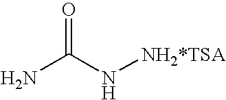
NC(N[NH2*TSA])=O
